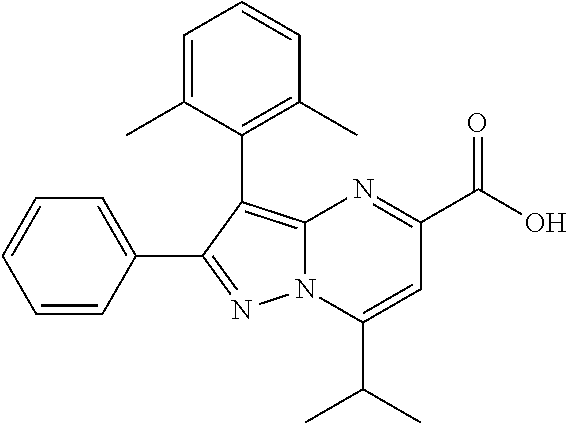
N12C(=C(C3=C(C)C=CC=C3C)C(C3=CC=CC=C3)=N1)N=C(C(O)=O)C=C2C(C)C
